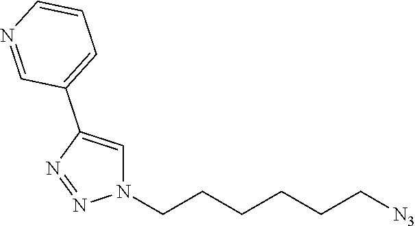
N1(CCCCCC[N3])C=C(C2=CC=CN=C2)N=N1
